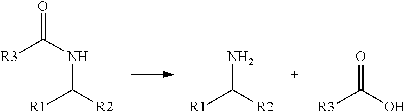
O=C(NC([R2])[R1])[R3].NC([R2])[R1].O=C(O)[R3]
